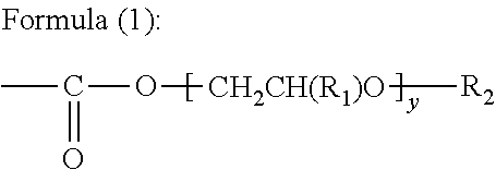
CC(O[CH2CH(R1)O][R2])=O
